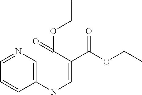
C(C(=CNC1=CN=CC=C1)C(OCC)=O)(=O)OCC
